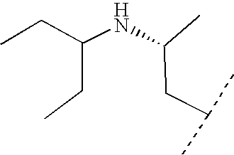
N(C(CC(C)C)C)C(CC)CC
